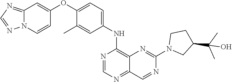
C1=NC(NC2=CC=C(OC3=CC4=NC=NN4C=C3)C(C)=C2)=C2C(=N1)C=NC(N1CC(C(O)(C)C)CC1)=N2
